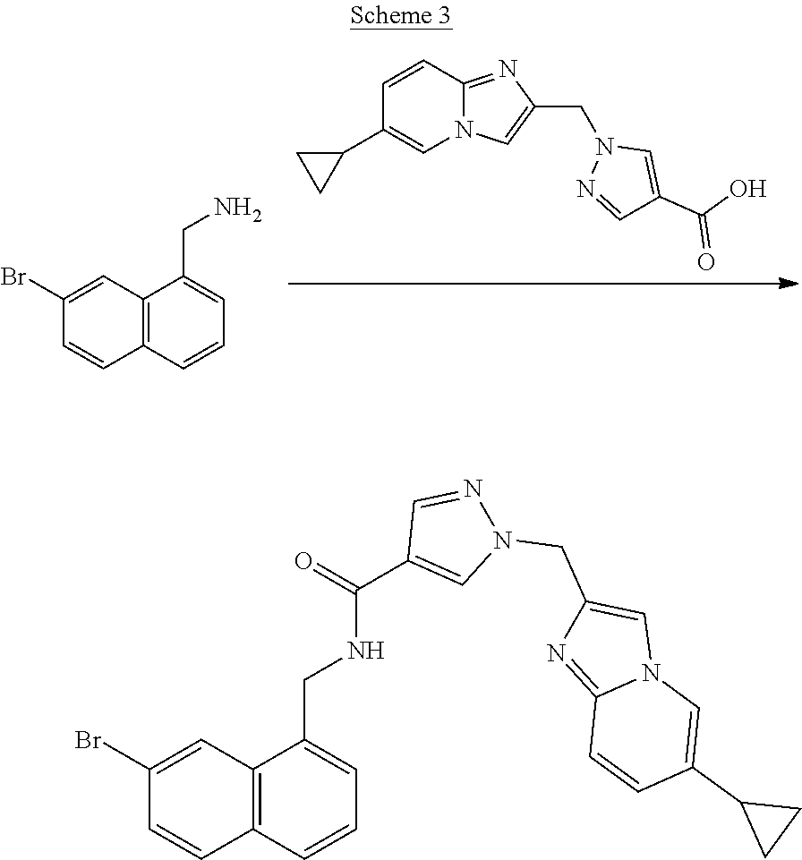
C1=CC2=NC(CN3N=CC(C(O)=O)=C3)=CN2C=C1C1CC1.C12=C(C=CC=C1CN)C=CC(Br)=C2.C12=C(C=CC=C1CNC(C1=CN(CC3=CN4C(=N3)C=CC(C3CC3)=C4)N=C1)=O)C=CC(Br)=C2
